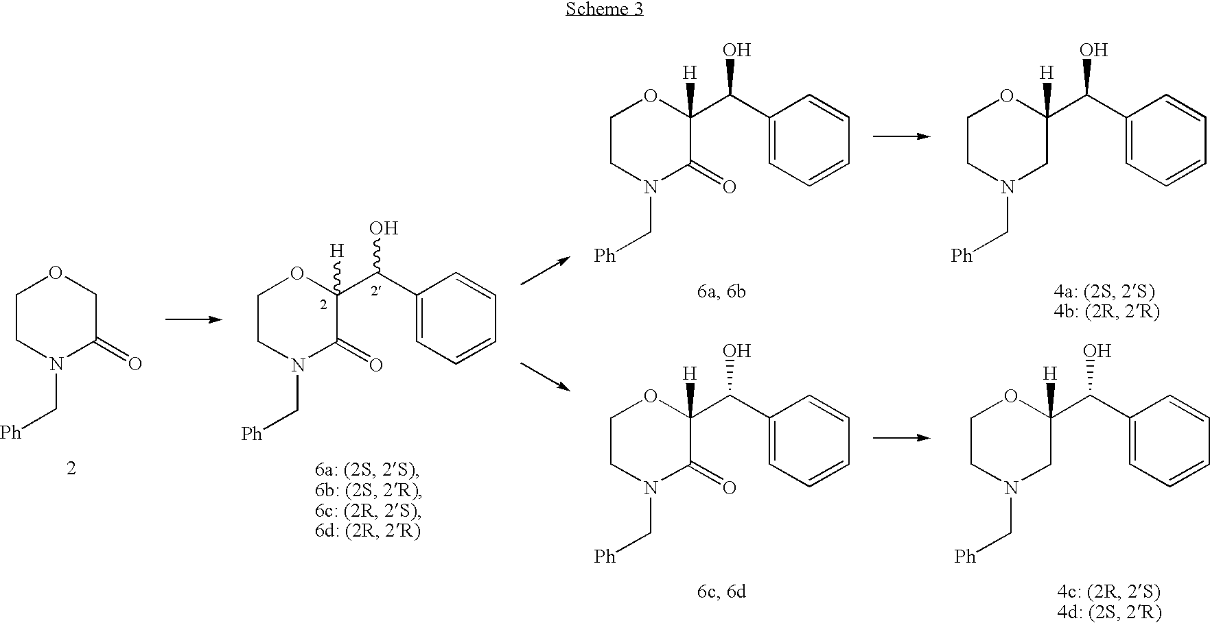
C1CN(C[Ph])C(=O)CO1.C1CN(C[Ph])C(=O)C(C(C2=CC=CC=C2)O)([H])O1.C1CN(C[Ph])C(=O)C(C(C2=CC=CC=C2)O)([H])O1.C1CN(C[Ph])C(=O)C(C(C2=CC=CC=C2)O)([H])O1.C1CN(C[Ph])CC(C(C2=CC=CC=C2)O)([H])O1.C1CN(C[Ph])CC(C(C2=CC=CC=C2)O)([H])O1
